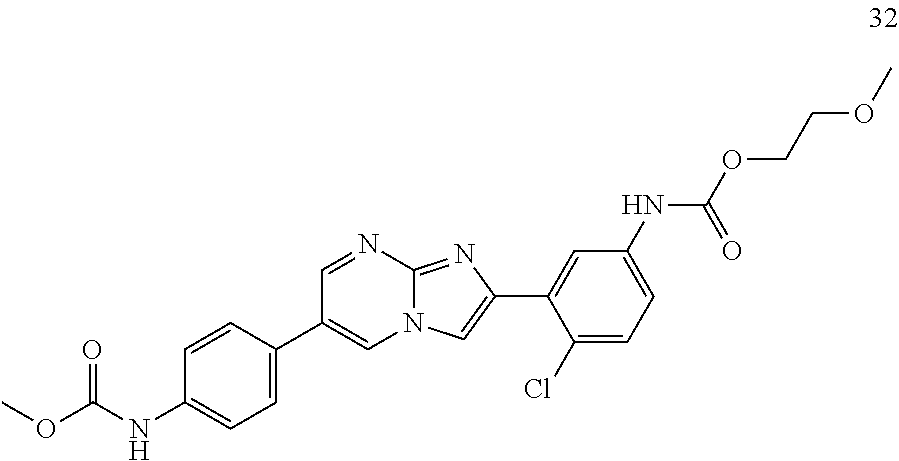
C1(Cl)=CC=C(NC(OCCOC)=O)C=C1C1=CN2C(=N1)N=CC(C1=CC=C(NC(OC)=O)C=C1)=C2
